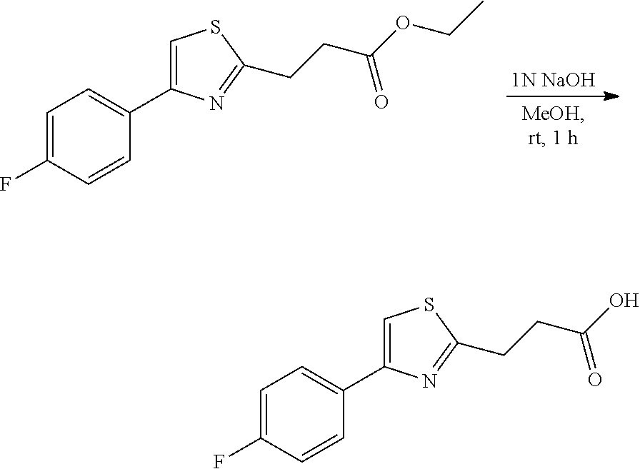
[1N NaOH].C1=C(F)C=CC(C2=CSC(CCC(OCC)=O)=N2)=C1.C1=C(F)C=CC(C2=CSC(CCC(O)=O)=N2)=C1
